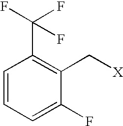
C1=CC=C(F)C(C[X])=C1C(F)(F)F
